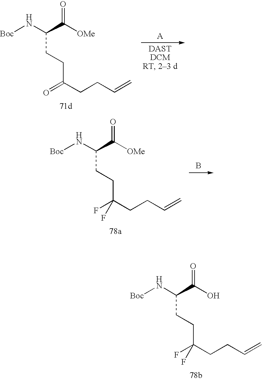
[Boc]NC(C(O)=O)CCC(F)(CCC=C)F.[Boc]NC(C([OMe])=O)CCC(=O)CCC=C.[Boc]NC(C([OMe])=O)CCC(F)(CCC=C)F.B
